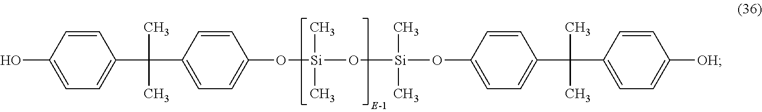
C1=C(C(C)(C)C2=CC=C(O)C=C2)C=CC(O[Si](O[Si](OC2=CC=C(C(C)(C)C3=CC=C([OH])C=C3)C=C2)(C)C)(C)C)=C1
